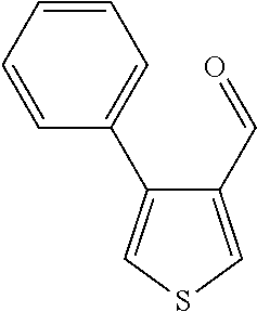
C1(C=O)=CSC=C1C1=CC=CC=C1
